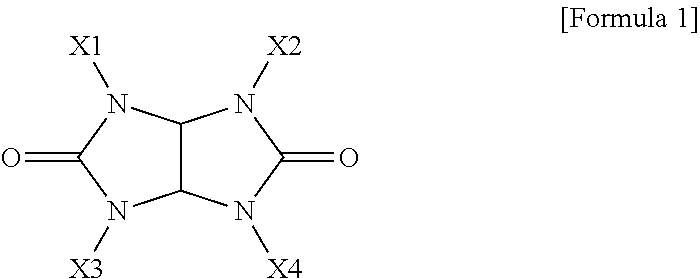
C12C(N([X4])C(=O)N1[X2])N([X3])C(=O)N2[X1]
